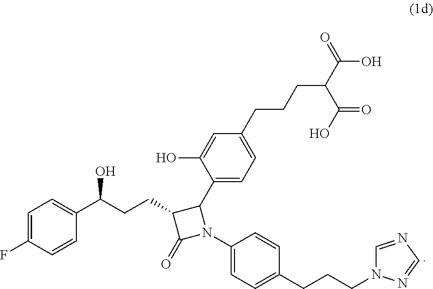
C1=C(F)C=CC(C(CCC2C(=O)N(C3=CC=C(CCCN4C=NC=N4)C=C3)C2C2=CC=C(CCCC(C(O)=O)C(O)=O)C=C2O)O)=C1
